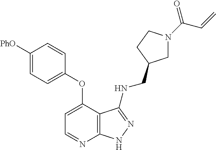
C1=C([PhO])C=CC(OC2=CC=NC3=C2C(NCC2CN(C(C=C)=O)CC2)=NN3)=C1
